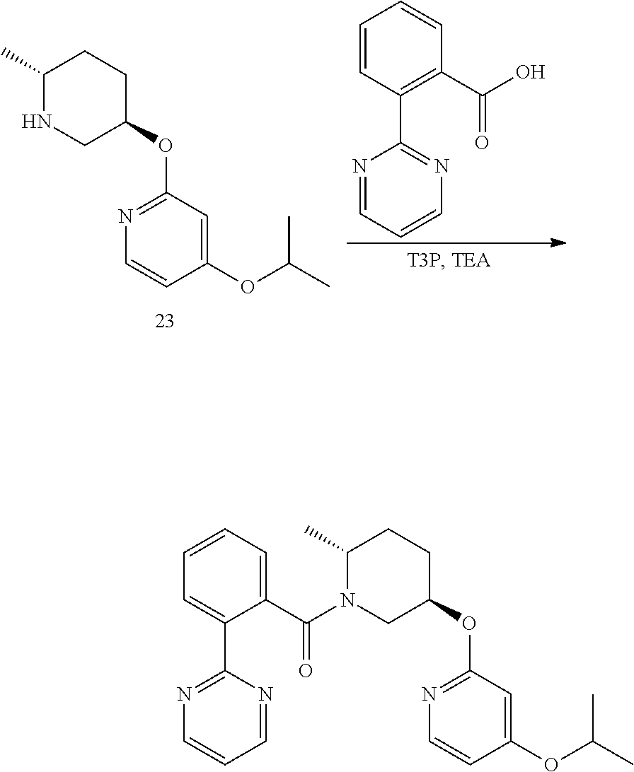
N1CC(OC2=NC=CC(OC(C)C)=C2)CCC1C.C1=CC(C2=NC=CC=N2)=C(C(O)=O)C=C1.C1=CC=C(C(N2CC(OC3=NC=CC(OC(C)C)=C3)CCC2C)=O)C(C2=NC=CC=N2)=C1
